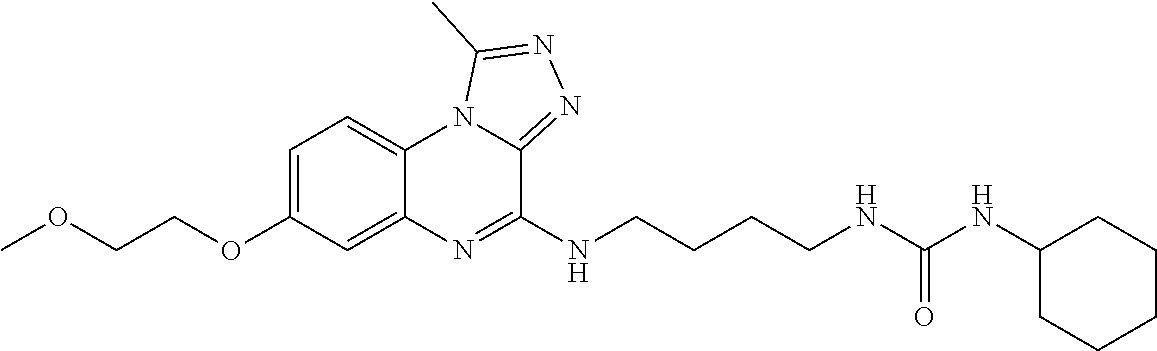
C1=C(OCCOC)C=C2C(=C1)N1C(=NN=C1C)C(NCCCCNC(NC1CCCCC1)=O)=N2
